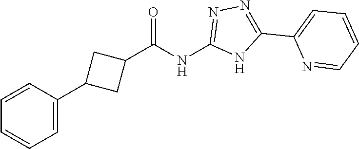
C1=C(C2CC(C(NC3=NN=C(C4=CC=CC=N4)N3)=O)C2)C=CC=C1
